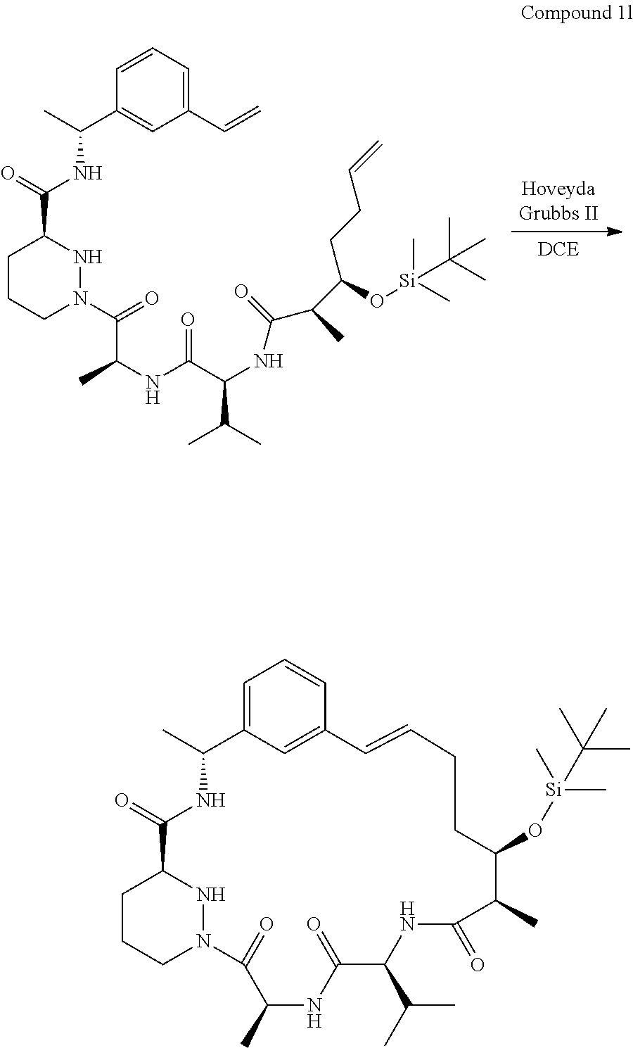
C1CCN(C(=O)C(NC(C(NC(C(C(CCC=C)O[Si](C)(C)C(C)(C)C)C)=O)C(C)C)=O)C)NC1C(=O)NC(C1=CC(C=C)=CC=C1)C.C1CCN2NC1C(=O)NC(C)C1=CC=CC(=C1)C=CCCC(O[Si](C)(C)C(C)(C)C)C(C)C(=O)NC(C(C)C)C(=O)NC(C)C2=O
